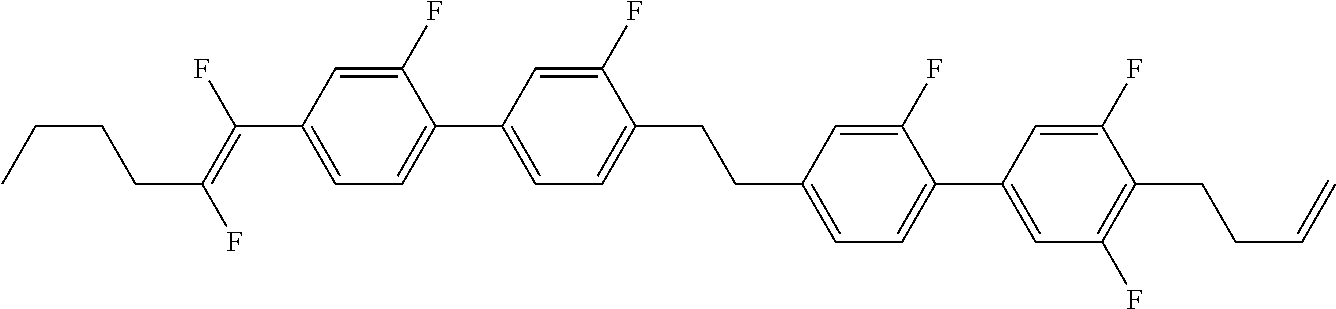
C1(F)=CC(C(=C(F)CCCC)F)=CC=C1C1=CC=C(CCC2=CC=C(C3=CC(F)=C(CCC=C)C(F)=C3)C(F)=C2)C(F)=C1
